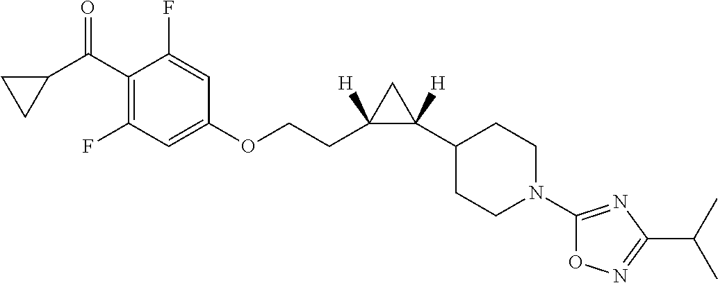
C1(F)=C(C(C2CC2)=O)C(F)=CC(OCCC2([H])C(C3CCN(C4=NC(C(C)C)=NO4)CC3)([H])C2)=C1
